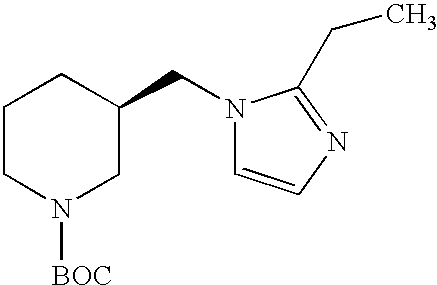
C1CN([BOC])CC(CN2C=CN=C2CC)C1
